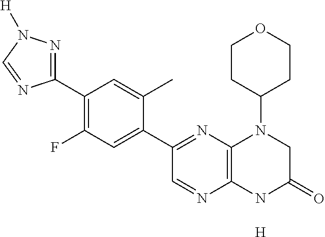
C12=C(NC(=O)CN1C1CCOCC1)N=CC(C1=CC(F)=C(C3=NN([H])C=N3)C=C1C)=N2.[H]
